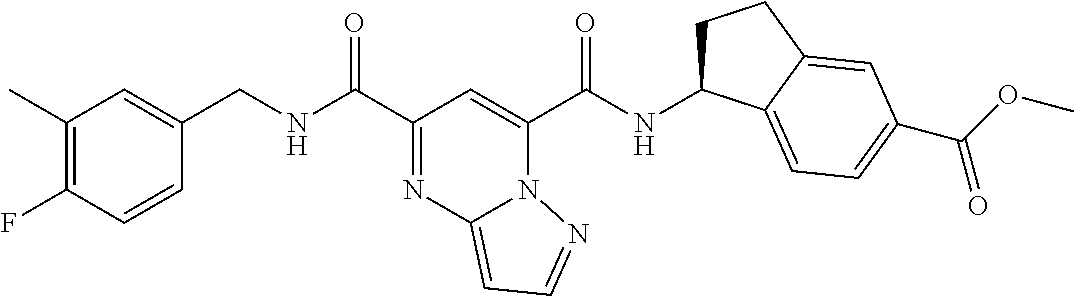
C1(C)=C(F)C=CC(CNC(C2=NC3=CC=NN3C(C(NC3CCC4=CC(C(OC)=O)=CC=C34)=O)=C2)=O)=C1
